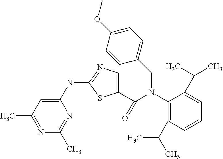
C1(C)=NC(C)=NC(NC2=NC=C(C(N(C3=C(C(C)C)C=CC=C3C(C)C)CC3=CC=C(OC)C=C3)=O)S2)=C1
